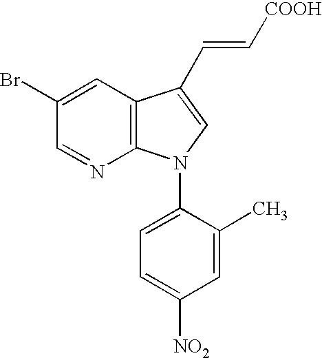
C1(Br)=CC2=C(N=C1)N(C1=CC=C([NO2])C=C1C)C=C2C=C[COOH]
